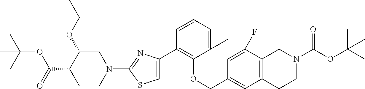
C1(C2=C(OCC3=CC4=C(C(F)=C3)CN(C(OC(C)(C)C)=O)CC4)C(C)=CC=C2)=CSC(N2CC(OCC)C(C(=O)OC(C)(C)C)CC2)=N1
